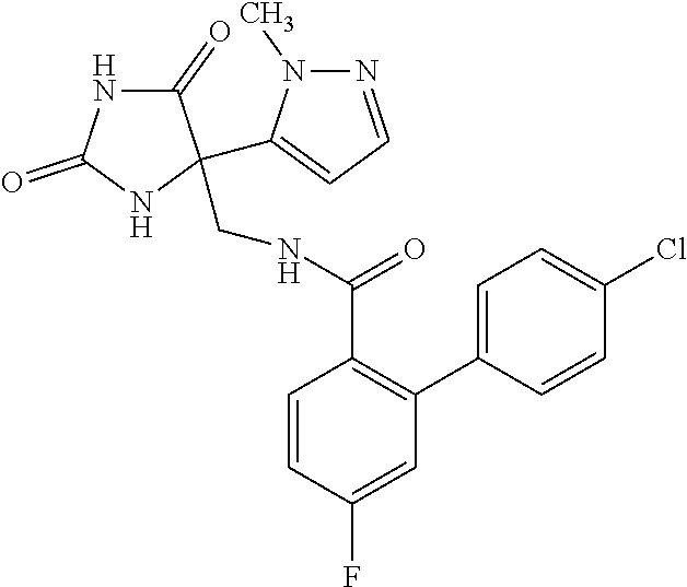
C1=CC(F)=CC(C2=CC=C(Cl)C=C2)=C1C(NCC1(C2=CC=NN2C)C(=O)NC(=O)N1)=O
